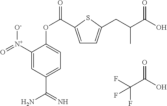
C1=C(C(OC2=CC=C(C(N)=N)C=C2[N+](=O)[O-])=O)SC(CC(C(O)=O)C)=C1.FC(C(O)=O)(F)F
